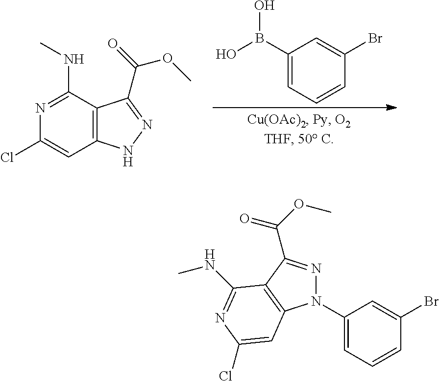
N1=C(NC)C2=C(C=C1Cl)NN=C2C(=O)OC.C1(B(O)O)=CC=CC(Br)=C1.N1(C2=CC=CC(Br)=C2)N=C(C(OC)=O)C2=C1C=C(Cl)N=C2NC
